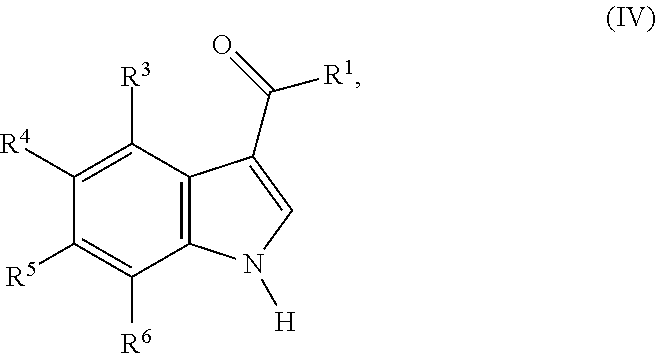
C12=C(C([R3])=C([R4])C([R5])=C1[R6])C(C([R1])=O)=CN2[H]
